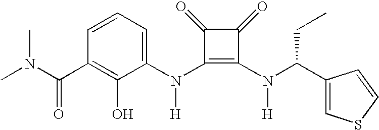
C(C1=C(O)C(N(C2=C(N(C(C3=CSC=C3)CC)[H])C(=O)C2=O)[H])=CC=C1)(=O)N(C)C
